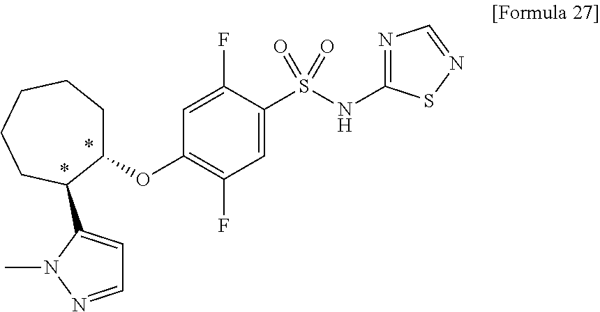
C1(S(NC2=NC=NS2)(=O)=O)=CC(F)=C(OC2CCCCCC2C2=CC=NN2C)C=C1F
